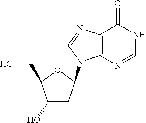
C1(O)CC(N2C3=C(N=C2)C(=O)NC=N3)OC1CO
